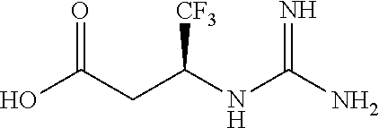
OC(=O)CC([CF3])NC(=N)N
